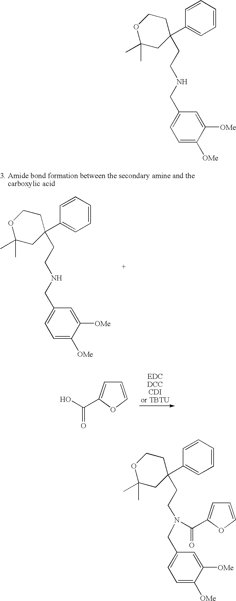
C1C(C2=CC=CC=C2)(CCNCC2=CC=C([OMe])C([OMe])=C2)CCOC1(C)C.C1=COC(C(O)=O)=C1.C1C(C2=CC=CC=C2)(CCNCC2=CC=C([OMe])C([OMe])=C2)CCOC1(C)C.C1C(C2=CC=CC=C2)(CCN(CC2=CC=C([OMe])C([OMe])=C2)C(=O)C2=CC=CO2)CCOC1(C)C
